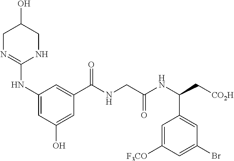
C1N=C(NC2=CC(O)=CC(C(NCC(NC(C[CO2H])C3=CC(Br)=CC([F3CO])=C3)=O)=O)=C2)NCC1O
